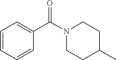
C1=CC=CC(C(N2CCC(C)CC2)=O)=C1
